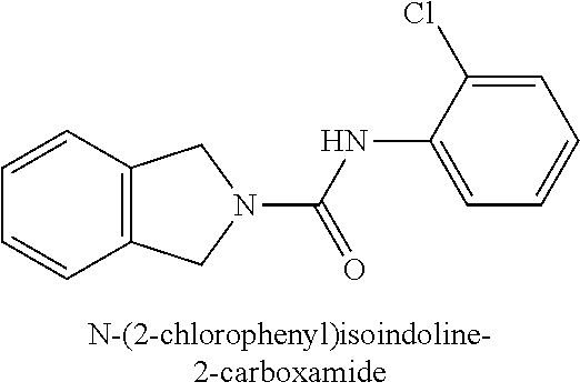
C(NC1=CC=CC=C1Cl)(=O)N1CC2=C(C=CC=C2)C1
